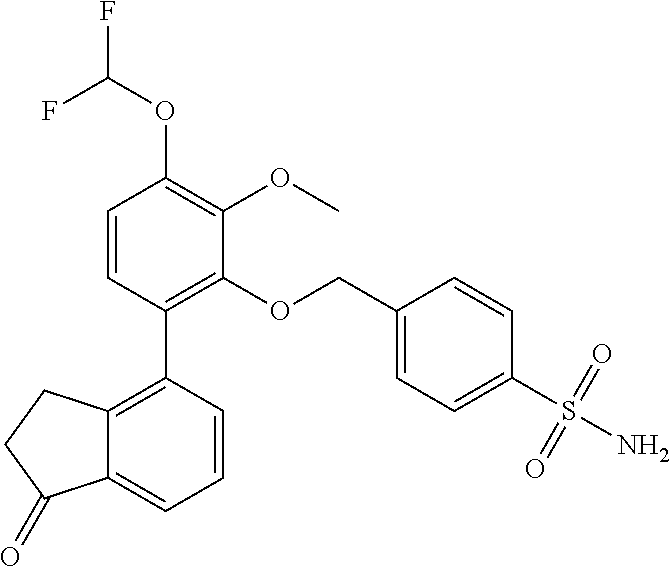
C1=CC(C2=C3C(=CC=C2)C(=O)CC3)=C(OCC2=CC=C(S(N)(=O)=O)C=C2)C(OC)=C1OC(F)F
